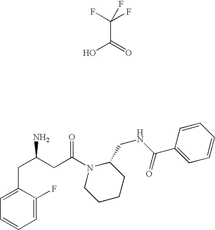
C(C(O)=O)(F)(F)F.C1=C(F)C(CC(N)CC(=O)N2CCCCC2CNC(C2=CC=CC=C2)=O)=CC=C1
